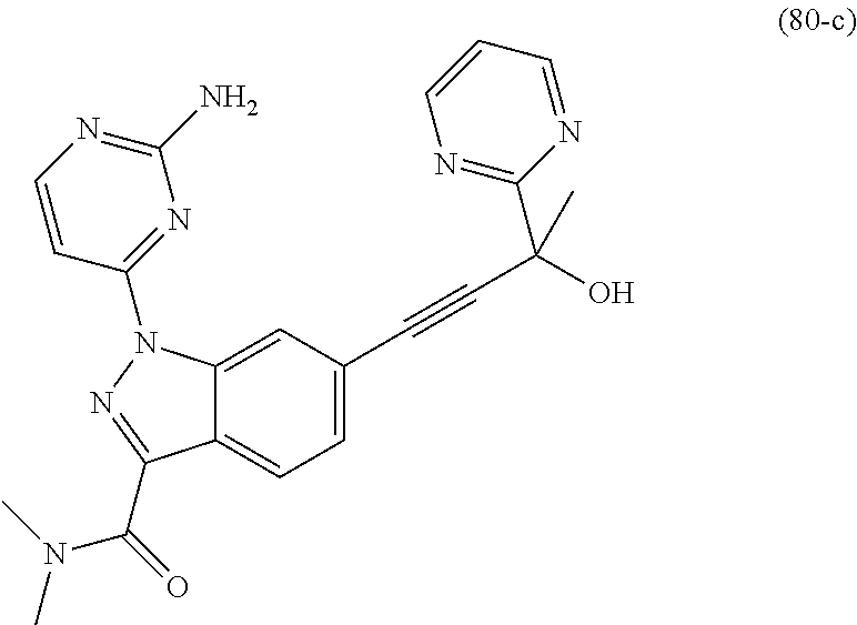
C12=CC(C#CC(O)(C)C3=NC=CC=N3)=CC=C1C(C(=O)N(C)C)=NN2C1=NC(N)=NC=C1
